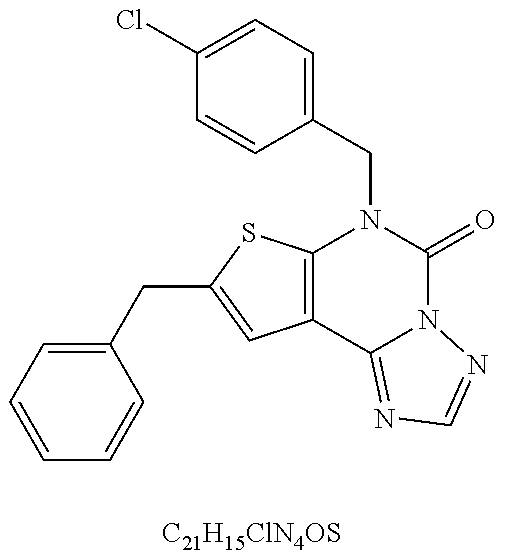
[C21H15ClN4OS].C1(CC2=CC3=C(S2)N(CC2=CC=C(Cl)C=C2)C(=O)N2C3=NC=N2)=CC=CC=C1
